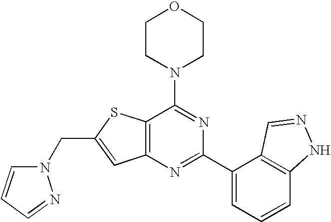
C1CN(C2=NC(C3=CC=CC4=C3C=NN4)=NC3=C2SC(CN2C=CC=N2)=C3)CCO1
